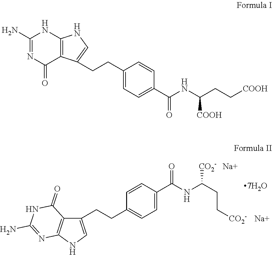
C1=CC(CCC2=CNC3=C2C(=O)NC(N)=N3)=CC=C1C(NC(CC[CO2-])[CO2-])=O.[Na].[Na].C1(N)=NC(=O)C2=C(N1)NC=C2CCC1=CC=C(C(NC(CC[COOH])[COOH])=O)C=C1
